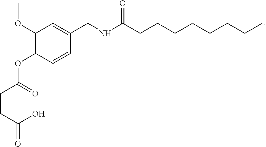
C1(OC)=C(OC(CCC(O)=O)=O)C=CC(CNC(CCCCCCCC)=O)=C1
